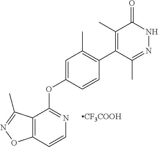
C12=C(C=CN=C1OC1=CC(C)=C(C3=C(C)C(=O)NN=C3C)C=C1)ON=C2C.[CF3COOH]
